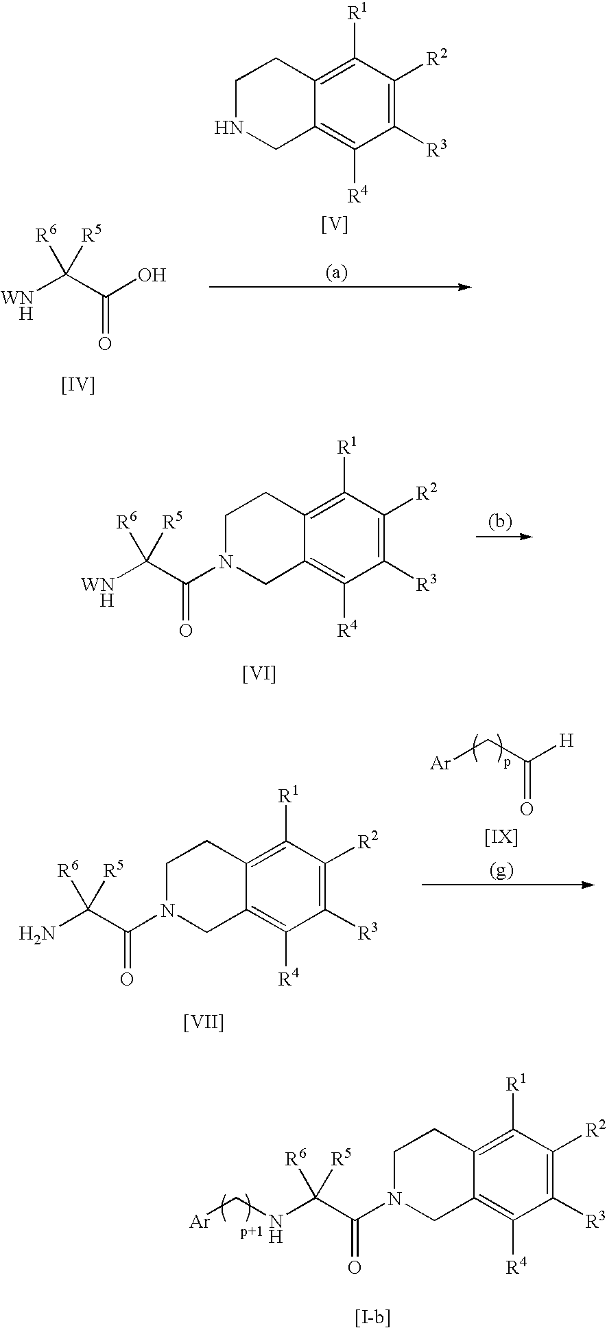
C1NCC2=C([R4])C([R3])=C([R2])C([R1])=C2C1.[V].[WNH]C(C(O)=O)([R6])[R5].[[IV]].C1N(C(C([WNH])([R6])[R5])=O)CC2=C([R4])C([R3])=C([R2])C([R1])=C2C1.[[VI]].C1N(C(C(N)([R6])[R5])=O)CC2=C([R4])C([R3])=C([R2])C([R1])=C2C1.[[VII]].[Ar]CC([H])=O.C(C(=O)N1CCC2=C([R1])C([R2])=C([R3])C([R4])=C2C1)([R6])([R5])NC[Ar]
